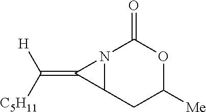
N12C(CC([Me])OC1=O)C2=C([C5H11])[H]
